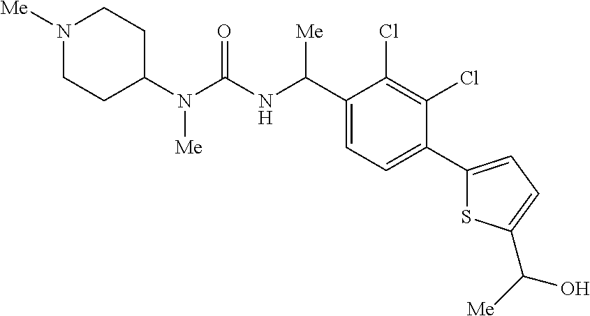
C1(N(C(NC(C2=CC=C(C3=CC=C(C(O)[Me])S3)C(Cl)=C2Cl)[Me])=O)[Me])CCN([Me])CC1
